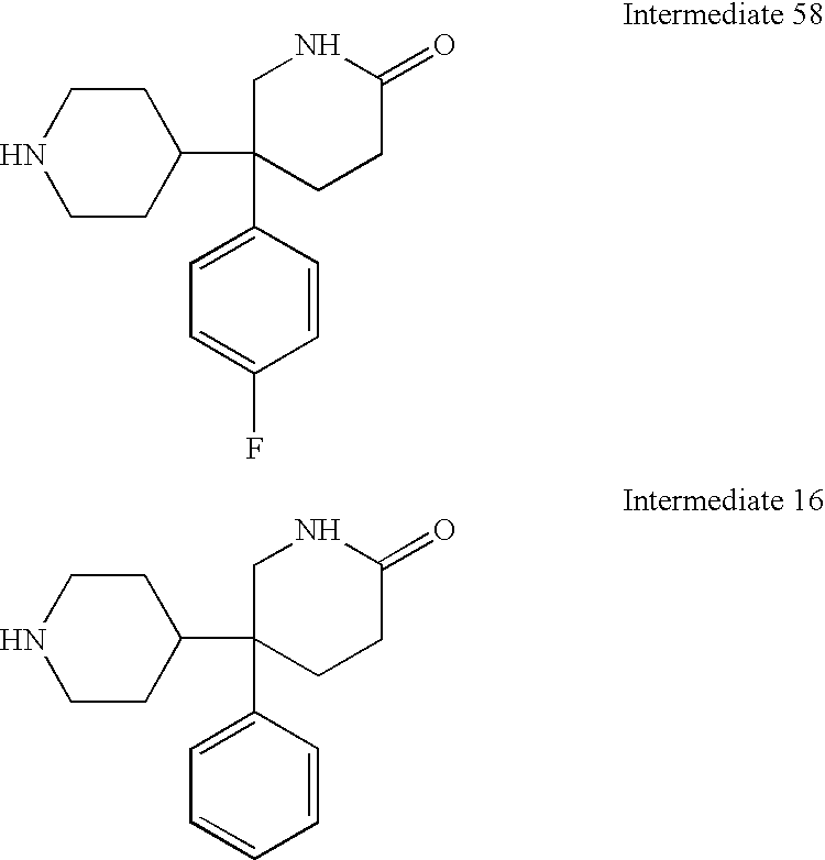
N1CCC(C2(C3=CC=C(F)C=C3)CNC(=O)CC2)CC1.N1CCC(C2(C3=CC=CC=C3)CNC(=O)CC2)CC1
